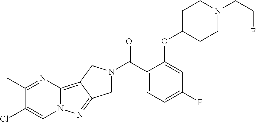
C(C1=CC=C(F)C=C1OC1CCN(CCF)CC1)(=O)N1CC2=NN3C(=C2C1)N=C(C)C(Cl)=C3C
